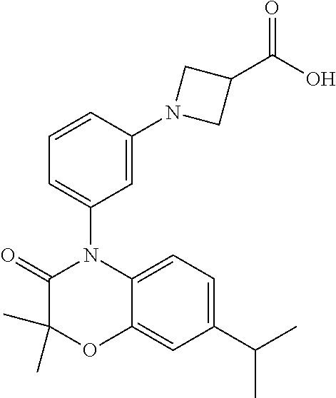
C1(C)(C)C(=O)N(C2=CC=CC(N3CC(C(O)=O)C3)=C2)C2=CC=C(C(C)C)C=C2O1
